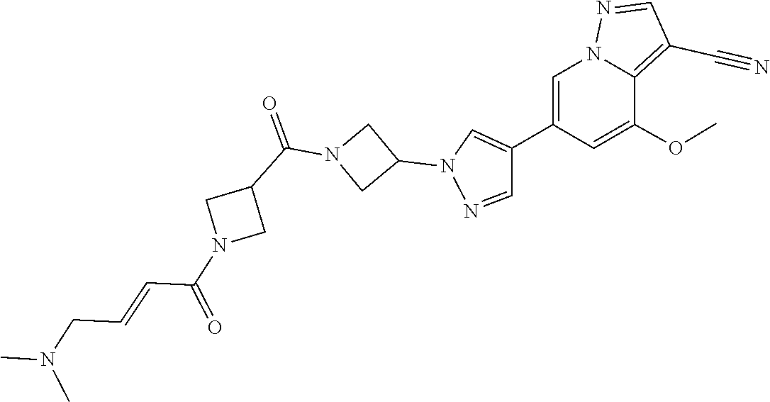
CN(CC=CC(N1CC(C(N2CC(N3C=C(C4=CN5C(=C(C#N)C=N5)C(OC)=C4)C=N3)C2)=O)C1)=O)C
